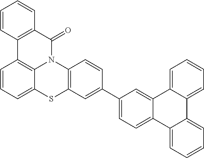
C1(C2=CC3=C(C=C2)N2C4=C(C=CC=C4S3)C3=C(C2=O)C=CC=C3)=CC=C2C(=C1)C1=CC=CC=C1C1=CC=CC=C21
